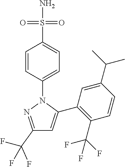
C1(C(F)(F)F)=NN(C2=CC=C(S(N)(=O)=O)C=C2)C(C2=C(C(F)(F)F)C=CC(C(C)C)=C2)=C1
